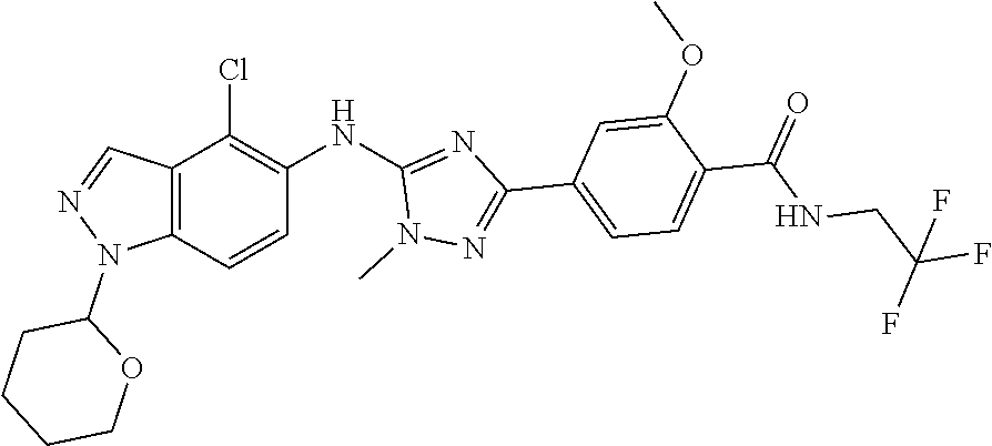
C12=C(C=CC(NC3=NC(C4=CC=C(C(NCC(F)(F)F)=O)C(OC)=C4)=NN3C)=C1Cl)N(C1CCCCO1)N=C2
